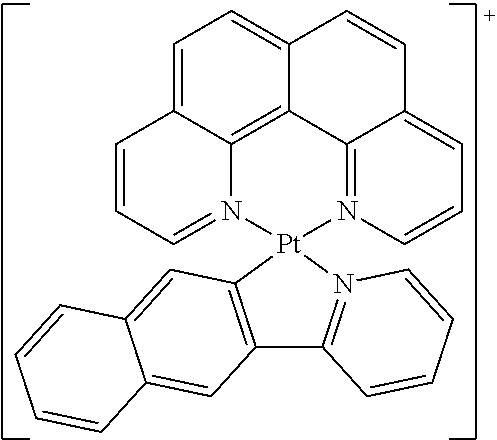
C1=C2C3=C4C(=C1)C=CC1=CC=CN(=C41)[Pt]1(N3=CC=C2)N2=C(C3=C1C=C1C(=C3)C=CC=C1)C=CC=C2
